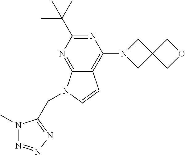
N1=C(C(C)(C)C)N=C2C(=C1N1CC3(C1)COC3)C=CN2CC1=NN=NN1C
